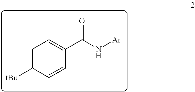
C1=C([tBu])C=CC(C(N[Ar])=O)=C1
